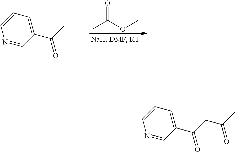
CC(OC)=O.C1=CC=C(C(=O)C)C=N1.C1=CC=C(C(=O)CC(=O)C)C=N1
